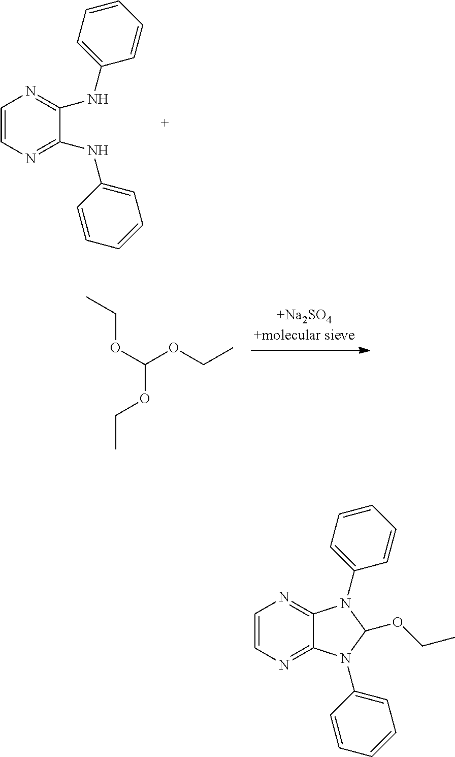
C1=CN=C(NC2=CC=CC=C2)C(NC2=CC=CC=C2)=N1.O(C(OCC)OCC)CC.C1=CN=C2C(=N1)N(C1=CC=CC=C1)C(OCC)N2C1=CC=CC=C1
